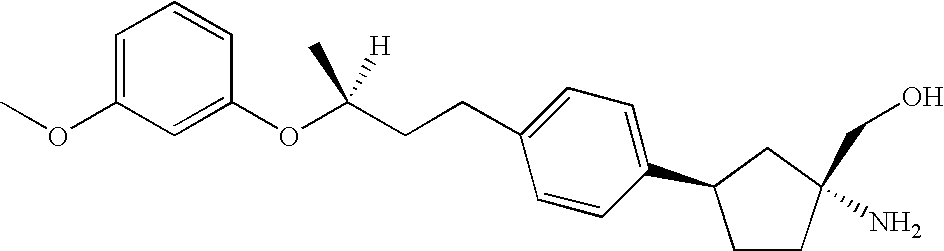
C1=C(OC)C=C(OC(CCC2=CC=C(C3CCC(N)(CO)C3)C=C2)(C)[H])C=C1
